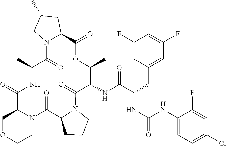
C1OCCN2C1C(=O)NC(C)C(=O)N1C(CC(C)C1)C(=O)OC(C)C(NC(C(NC(=O)NC1=CC=C(Cl)C=C1F)CC1=CC(F)=CC(F)=C1)=O)C(=O)N1CCCC1C2=O
